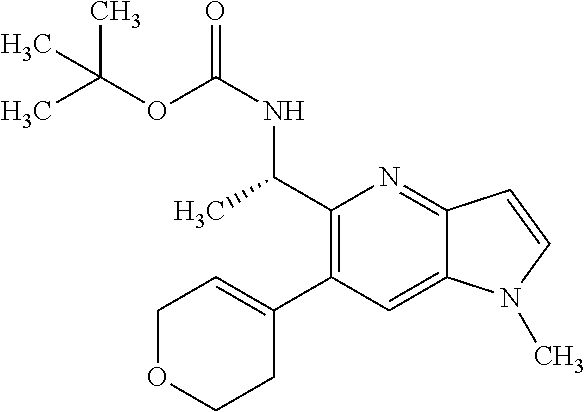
C1(C(C)NC(OC(C)(C)C)=O)=C(C2=CCOCC2)C=C2C(=N1)C=CN2C
